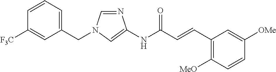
C1=NC(NC(C=CC2=C([MeO])C=CC([OMe])=C2)=O)=CN1CC1=CC=CC([F3C])=C1
